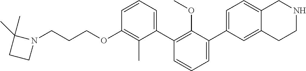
C1(OCCCN2C(C)(C)CC2)=C(C)C(C2=C(OC)C(C3=CC=C4C(=C3)CCNC4)=CC=C2)=CC=C1
